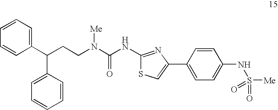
C1(C(CCN([Me])C(=O)NC2=NC(C3=CC=C(NS([Me])(=O)=O)C=C3)=CS2)C2=CC=CC=C2)=CC=CC=C1
